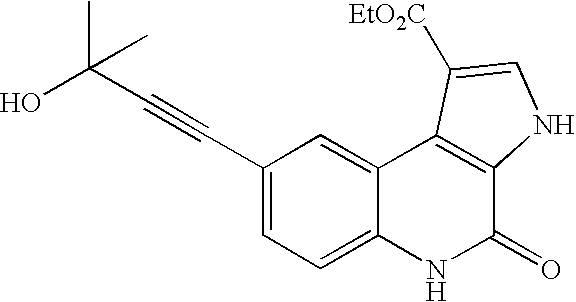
C1(C#CC(C)(O)C)=CC=C2C(=C1)C1=C(C(=O)N2)NC=C1[EtO2C]
